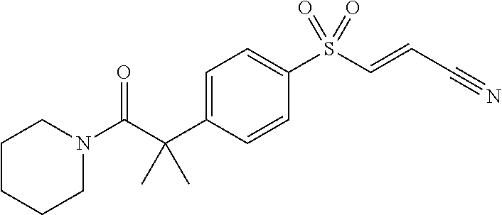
N1(C(C(C2=CC=C(S(C=CC#N)(=O)=O)C=C2)(C)C)=O)CCCCC1
